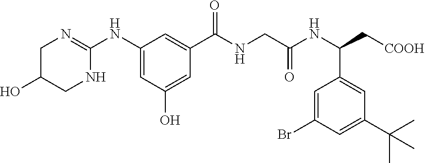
C1C(O)CNC(NC2=CC(O)=CC(C(=O)NCC(NC(C3=CC(C(C)(C)C)=CC(Br)=C3)C[COOH])=O)=C2)=N1
